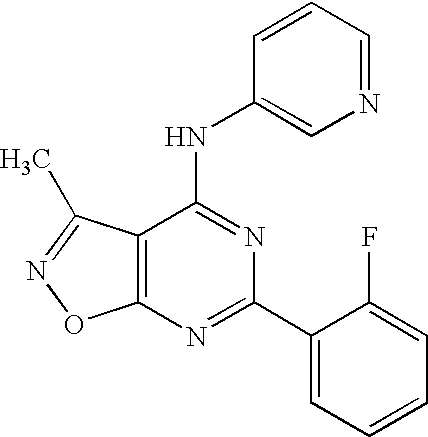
C12=C(C(C)=NO1)C(NC1=CN=CC=C1)=NC(C1=CC=CC=C1F)=N2
